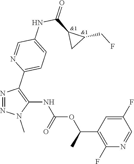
N1=NN(C)C(NC(OC(C2=C(F)N=CC(F)=C2)C)=O)=C1C1=CC=C(NC(C2C(CF)C2)=O)C=N1
